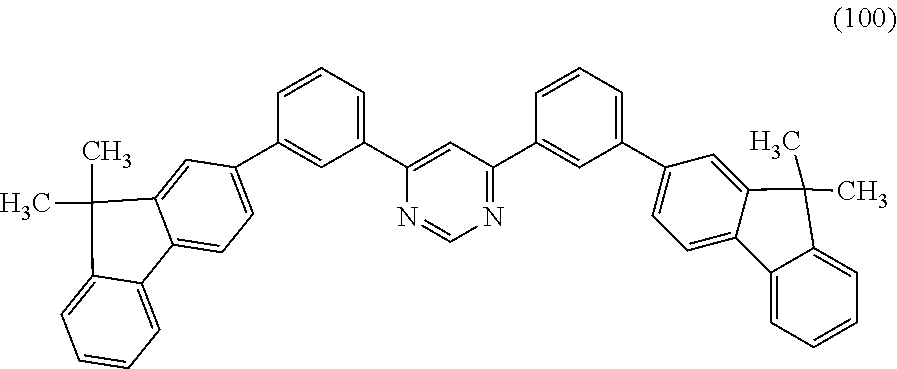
N1=C(C2=CC(C3=CC=C4C(=C3)C(C)(C)C3=CC=CC=C43)=CC=C2)C=C(C2=CC=CC(C3=CC=C4C(=C3)C(C)(C)C3=CC=CC=C43)=C2)N=C1
